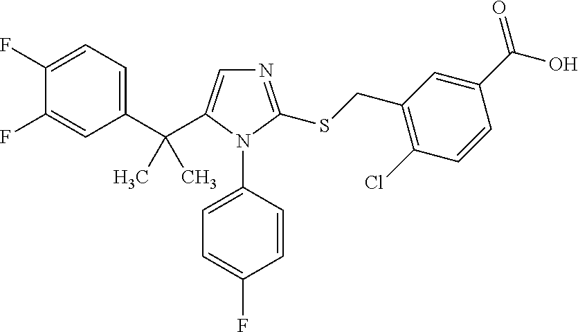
C1(C(C2=CN=C(SCC3=C(Cl)C=CC(C(O)=O)=C3)N2C2=CC=C(F)C=C2)(C)C)=CC=C(F)C(F)=C1
